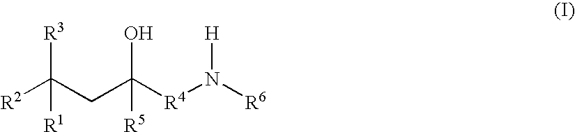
[R2]C(CC([R4]N([R6])[H])(O)[R5])([R3])[R1]
